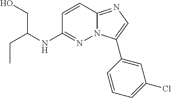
C(C)C(NC1=NN2C(=NC=C2C2=CC(Cl)=CC=C2)C=C1)CO
